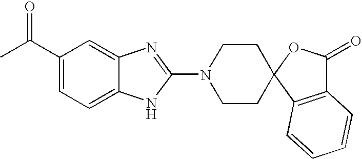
C1(C(C)=O)=CC=C2C(=C1)N=C(N1CCC3(CC1)OC(=O)C1=C3C=CC=C1)N2
